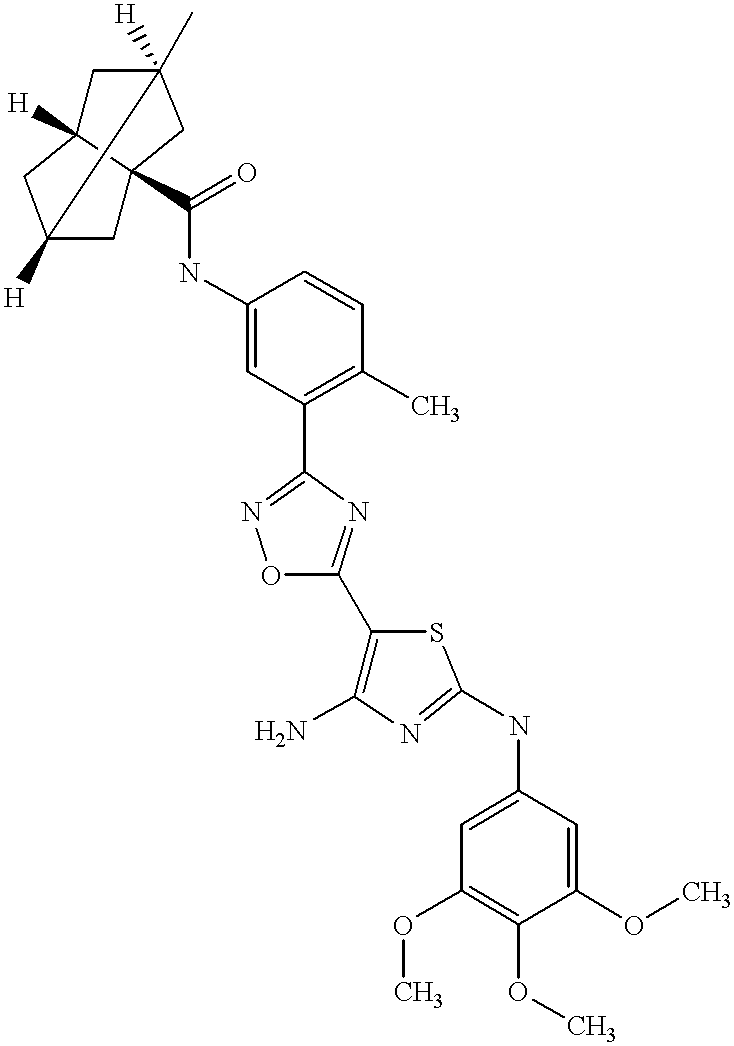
C1C2([H])C3(C(=O)NC4=CC(C5=NOC(C6=C(N)N=C(NC7=CC(OC)=C(OC)C(OC)=C7)S6)=N5)=C(C)C=C4)CC1(C)([H])C([H])(C2)C3
